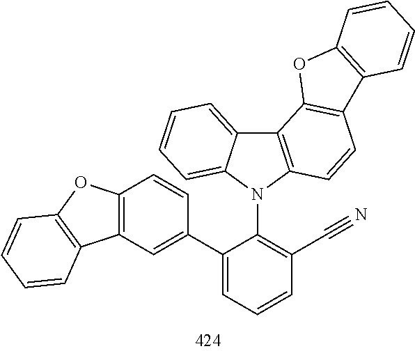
C12=C(N(C3=C(C#N)C=CC=C3C3=CC4=C(C=C3)OC3=C4C=CC=C3)C3=CC=CC=C13)C=CC1=C2OC2=C1C=CC=C2
